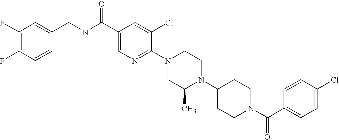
C1(Cl)=CC=C(C(N2CCC(N3C(C)CN(C4=NC=C(C(NCC5=CC(F)=C(F)C=C5)=O)C=C4Cl)CC3)CC2)=O)C=C1
